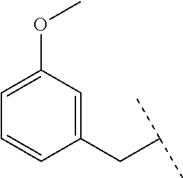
C(C1=CC(OC)=CC=C1)C(C)C
